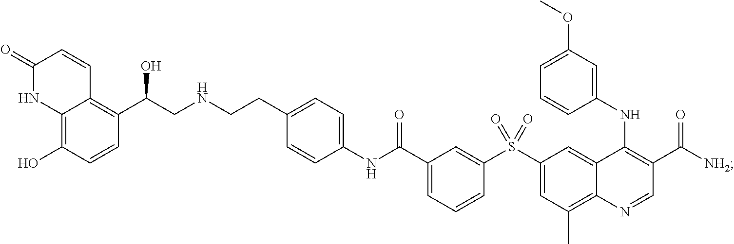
N(CCC1=CC=C(NC(C2=CC=CC(S(C3=CC(C)=C4C(=C3)C(NC3=CC(OC)=CC=C3)=C(C([NH2])=O)C=N4)(=O)=O)=C2)=O)C=C1)CC(C1=C2C(=C(O)C=C1)NC(=O)C=C2)O
